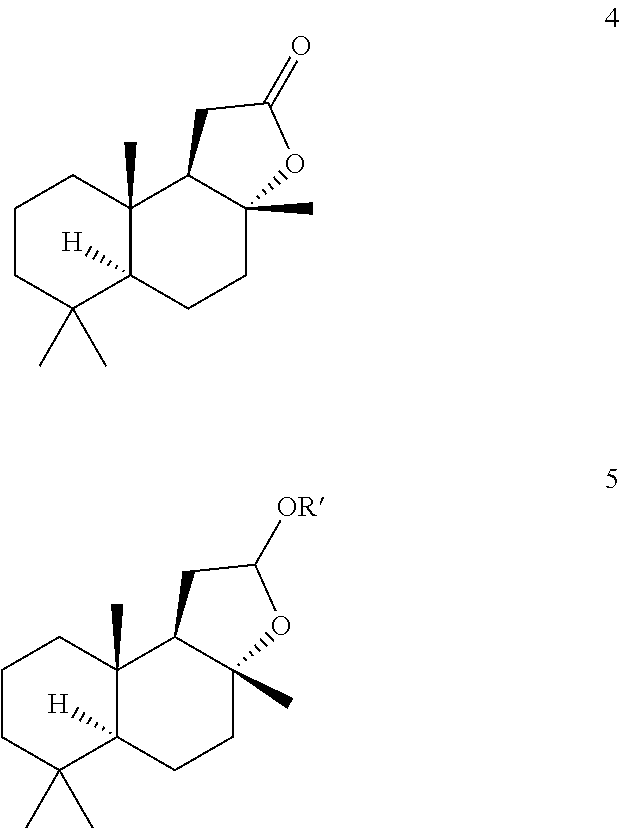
C1CC(C)(C)C2([H])C(C)(C1)C1C(C)(CC2)OC(=O)C1.C1CC(C)(C)C2([H])C(C)(C1)C1C(C)(CC2)OC([OR])C1
